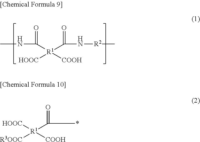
CNC(=O)[R1]([COOH])(C(=O)N[R2]C)[HOOC].[HOOC][R1]([COOH])(C(=O)*)[R3OOC]
